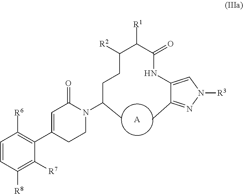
[A].C(C(C(=O)NC1=CN([R3])N=C1C)[R1])([R2])CCC(N1C(=O)C=C(C2=C([R6])C=CC([R8])=C2[R7])CC1)C
